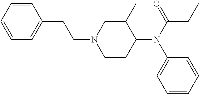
C1=CC=CC=C1CCN1CCC(N(C2=CC=CC=C2)C(CC)=O)C(C)C1
